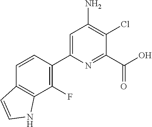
C1=C(C2=C(F)C3=C(C=C2)C=CN3)N=C(C(O)=O)C(Cl)=C1N
